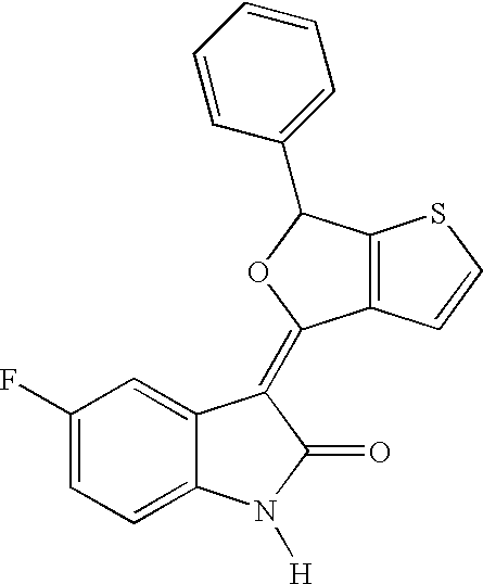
C12=C(C=CS1)C(=C1C3=CC(F)=CC=C3N([H])C1=O)OC2C1=CC=CC=C1
